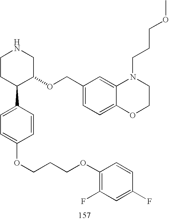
C1CC(C2=CC=C(OCCCOC3=C(F)C=C(F)C=C3)C=C2)C(OCC2=CC=C3C(=C2)N(CCCOC)CCO3)CN1
